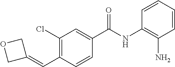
C1(C(NC2=C(N)C=CC=C2)=O)=CC(Cl)=C(C=C2COC2)C=C1
